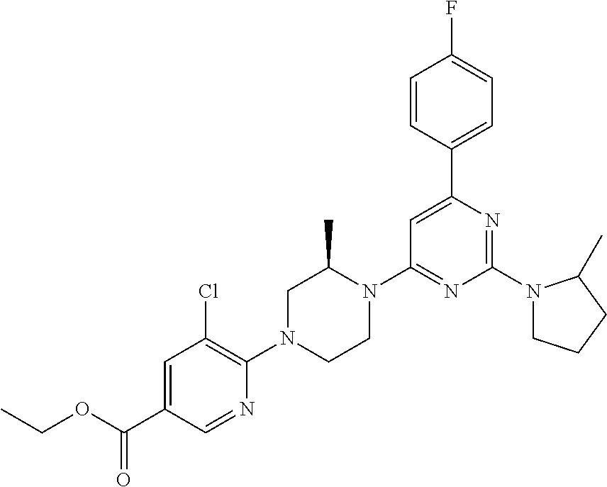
C1=C(C(OCC)=O)C=NC(N2CCN(C3=NC(N4CCCC4C)=NC(C4=CC=C(F)C=C4)=C3)C(C)C2)=C1Cl
